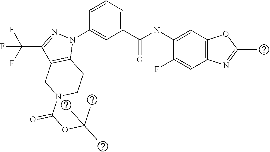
C1(NC(C2=CC=CC(N3C4=C(C(C(F)(F)F)=N3)CN(C(=O)OC(C)(C)C)CC4)=C2)=O)=CC2=C(C=C1F)N=C(C)O2
